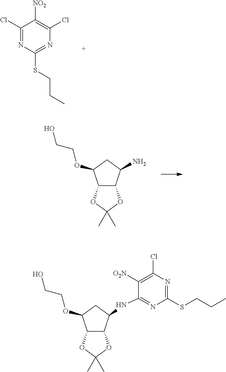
C1(Cl)=NC(SCCC)=NC(Cl)=C1[NO2].C12C(C(N)CC1OCCO)OC(C)(C)O2.C12C(C(NC3=NC(SCCC)=NC(Cl)=C3[O2N])CC1OCCO)OC(C)(C)O2
